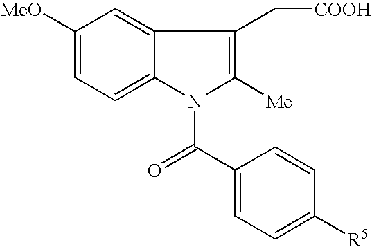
C1([MeO])=CC=C2C(=C1)C(C[COOH])=C([Me])N2C(C1=CC=C([R5])C=C1)=O
